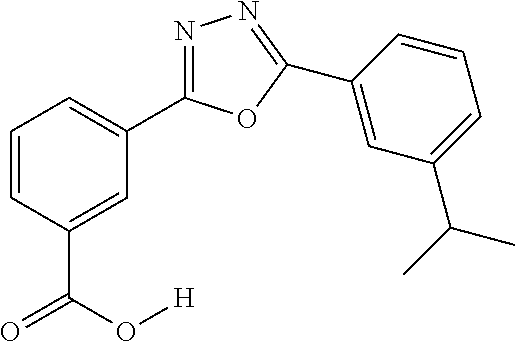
N1=C(C2=CC=CC(C(O[H])=O)=C2)OC(C2=CC(C(C)C)=CC=C2)=N1
